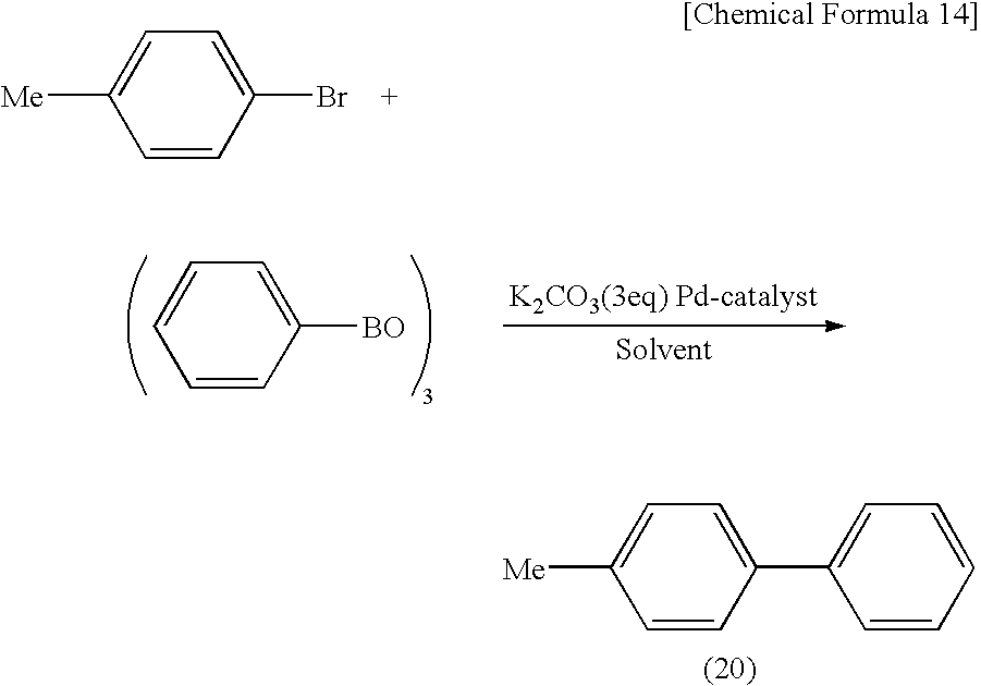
C1=CC(Br)=CC=C1[Me].C1=CC(C2=CC=CC=C2)=CC=C1[Me].C1=CC([BO])=CC=C1
